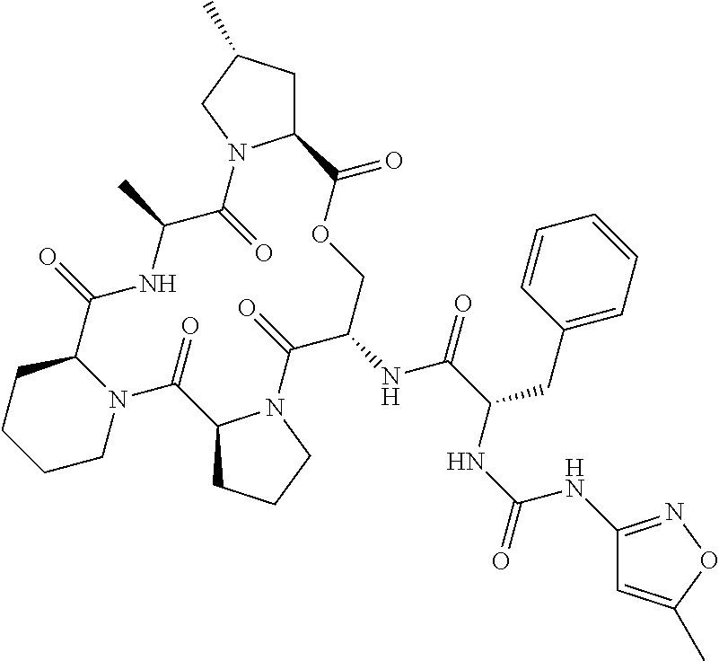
C12CC(C)CN1C(=O)C(C)NC(=O)C1CCCCN1C(=O)C1CCCN1C(=O)C(NC(=O)C(CC1=CC=CC=C1)NC(=O)NC1=NOC(C)=C1)COC2=O
